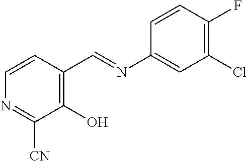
C1=CC(C=NC2=CC(Cl)=C(F)C=C2)=C(O)C([CN])=N1
